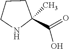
C1CCNC1(C)C(=O)O
